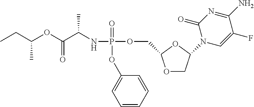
O1CC(N2C=C(F)C(N)=NC2=O)OC1COP(NC(C(OC(C)CC)=O)C)(=O)OC1=CC=CC=C1
